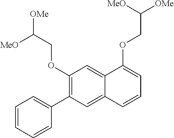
C1(OCC([OMe])[MeO])=C(C2=CC=CC=C2)C=C2C(=C1)C(OCC([OMe])[MeO])=CC=C2
